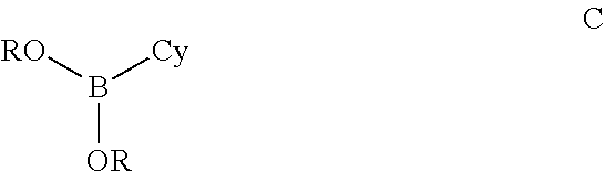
[RO]B([Cy])[OR]
